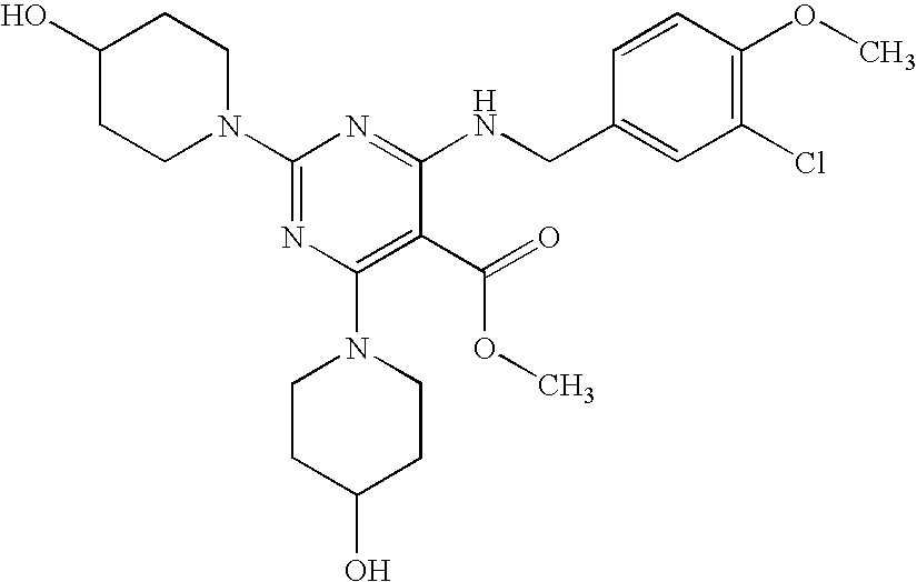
C1(O)CCN(C2=NC(N3CCC(O)CC3)=C(C(=O)OC)C(NCC3=CC(Cl)=C(OC)C=C3)=N2)CC1
